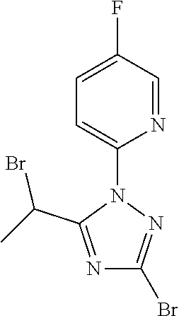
C1(Br)=NN(C2=CC=C(F)C=N2)C(C(C)Br)=N1
